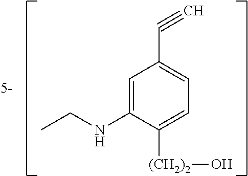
C1=C([(CH2)2]O)C(NCC)=CC(C#C)=C1
